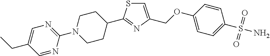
C1=C(COC2=CC=C(S(N)(=O)=O)C=C2)N=C(C2CCN(C3=NC=C(CC)C=N3)CC2)S1
